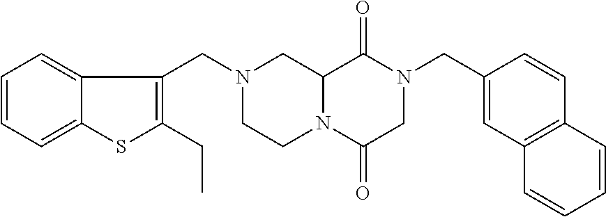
C12N(C(=O)CN(CC3=CC4=C(C=C3)C=CC=C4)C1=O)CCN(CC1=C(CC)SC3=CC=CC=C13)C2
